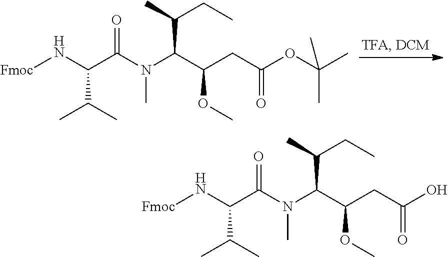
N(C(C(CC(O)=O)OC)C(C)CC)(C)C(C(N[Fmoc])C(C)C)=O.N(C(C(CC(OC(C)(C)C)=O)OC)C(C)CC)(C)C(C(N[Fmoc])C(C)C)=O
